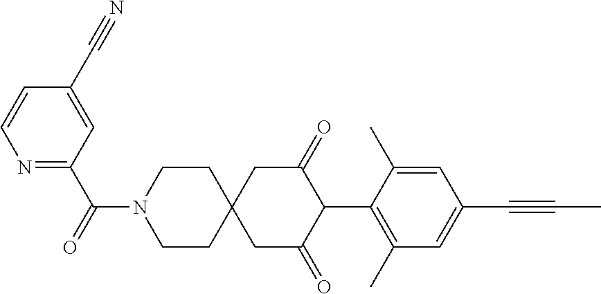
C1CN(C(=O)C2=NC=CC(C#N)=C2)CCC12CC(=O)C(C1=C(C)C=C(C#CC)C=C1C)C(=O)C2
